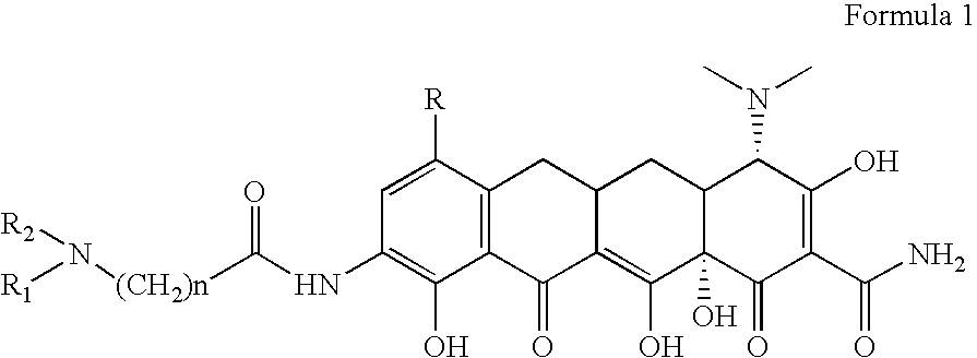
C1=C([R])C2=C(C(O)=C1NC([(CH2)n]N([R1])[R2])=O)C(=O)C1=C(O)C3(O)C(CC1C2)C(N(C)C)C(O)=C(C(N)=O)C3=O
